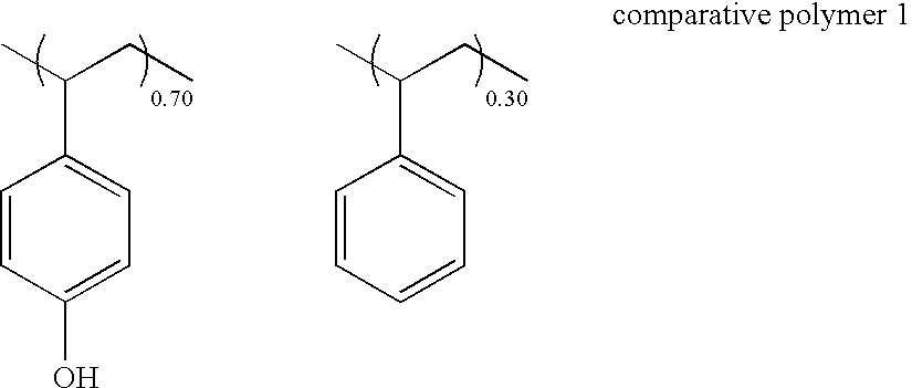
C1=CC(O)=CC=C1C(C)CC.C1=CC=CC(C(C)CC)=C1
